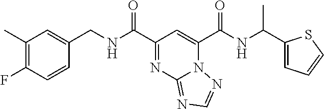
C1(C)=C(F)C=CC(CNC(C2=NC3=NC=NN3C(C(NC(C3=CC=CS3)C)=O)=C2)=O)=C1
